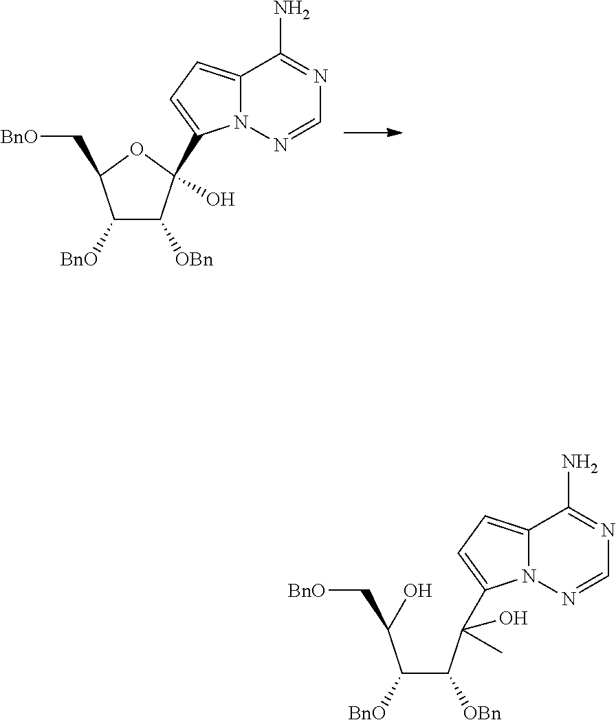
C1([BnO])C([OBn])C(O)(C2=CC=C3N2N=CN=C3N)OC1C[BnO].C(C(C(O)(C1=CC=C2N1N=CN=C2N)C)[OBn])(C(O)C[BnO])[BnO]
